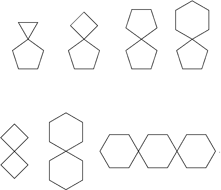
C1CCC2(C1)CC2.C1CCC2(C1)CCC2.C1CCC2(C1)CCCC2.C1CCC2(C1)CCCCC2.C1C2(CC1)CCC2.C1CC2(CCC1)CCCCC2.C1CC2(CCC1)CCC1(CC2)CCCCC1
